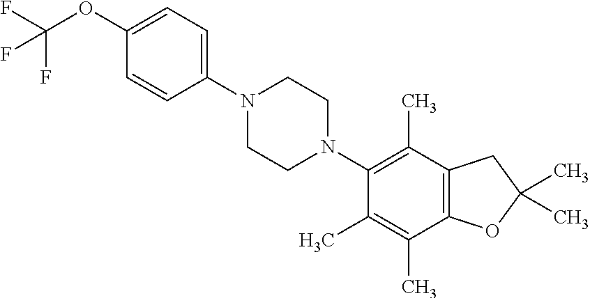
C1(OC(F)(F)F)=CC=C(N2CCN(C3=C(C)C4=C(C(C)=C3C)OC(C)(C)C4)CC2)C=C1
